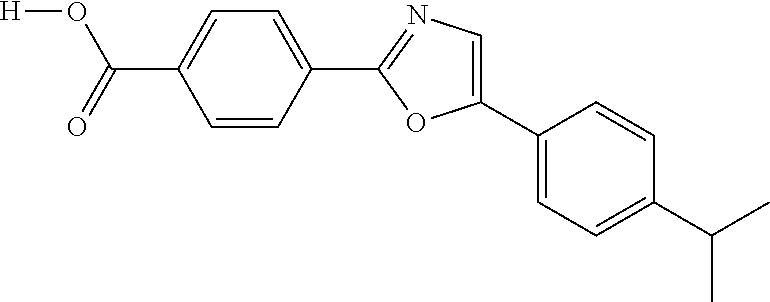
[H]OC(=O)C1=CC=C(C2=NC=C(C3=CC=C(C(C)C)C=C3)O2)C=C1
